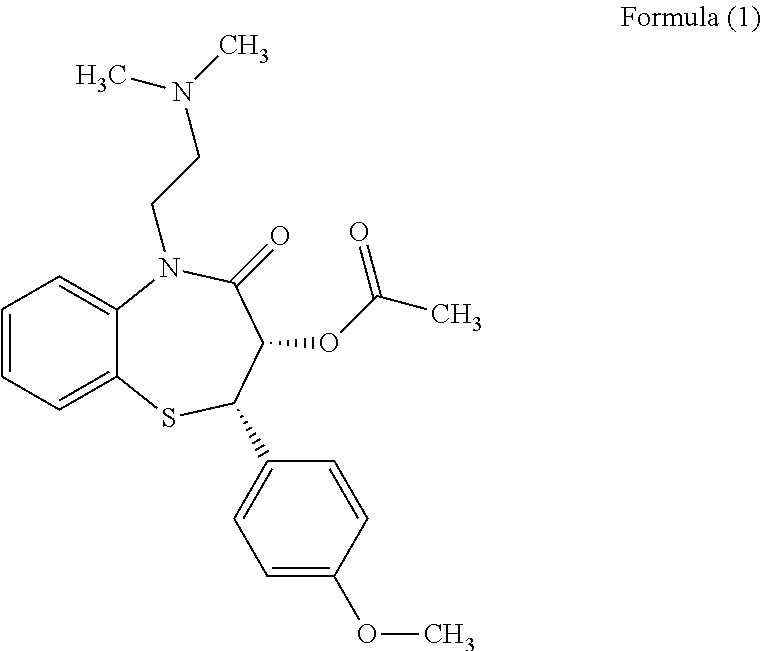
C1=CC=C2C(=C1)N(CCN(C)C)C(=O)C(OC(C)=O)C(C1=CC=C(OC)C=C1)S2
